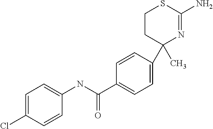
C1(C(NC2=CC=C(Cl)C=C2)=O)=CC=C(C2(C)N=C(N)SCC2)C=C1
